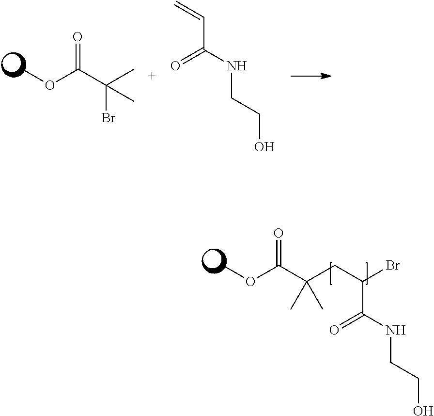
COC(C(C)(Br)C)=O.C(C(NCCO)=O)=C.COC(C(CC(Br)C(=O)NCCO)(C)C)=O
